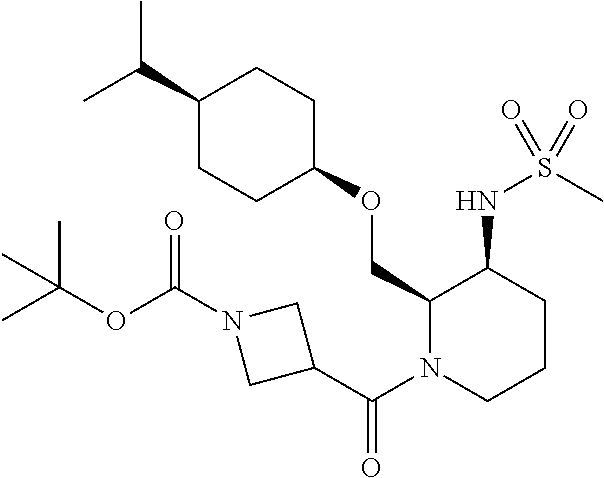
C(C1CCC(OCC2N(C(C3CN(C(OC(C)(C)C)=O)C3)=O)CCCC2NS(C)(=O)=O)CC1)(C)C
